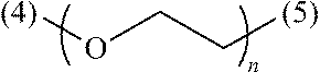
O(CC[(5)])[(4)]
